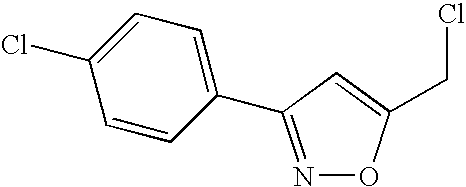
N1=C(C2=CC=C(Cl)C=C2)C=C(CCl)O1
